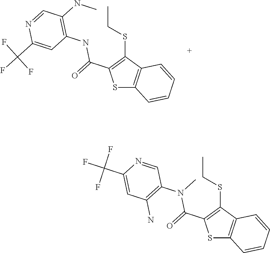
S1C2=C(C(SCC)=C1C(=O)NC1=C(NC)C=NC(C(F)(F)F)=C1)C=CC=C2.S1C2=C(C(SCC)=C1C(=O)N(C1=C(N)C=C(C(F)(F)F)N=C1)C)C=CC=C2
